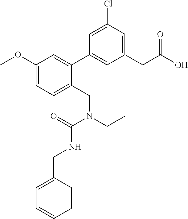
C1(CC(O)=O)=CC(Cl)=CC(C2=CC(OC)=CC=C2CN(CC)C(=O)NCC2=CC=CC=C2)=C1
